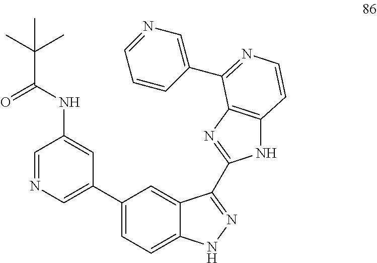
C1(C2=CN=CC(NC(=O)C(C)(C)C)=C2)=CC=C2C(=C1)C(C1=NC3=C(N1)C=CN=C3C1=CN=CC=C1)=NN2
